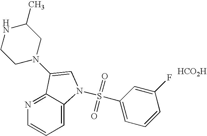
C1N(C2=CN(S(C3=CC=CC(F)=C3)(=O)=O)C3=CC=CN=C32)CC(C)NC1.[HCO2H]
